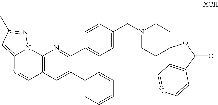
C12=C(C=C(C3=CC=CC=C3)C(C3=CC=C(CN4CCC5(CC4)C4=C(C(=O)O5)C=CN=C4)C=C3)=N1)C=NC1=CC(C)=NN21
